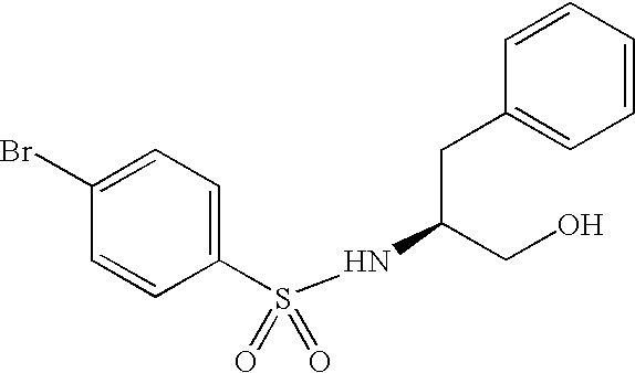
C1(Br)=CC=C(S(NC(CO)CC2=CC=CC=C2)(=O)=O)C=C1
